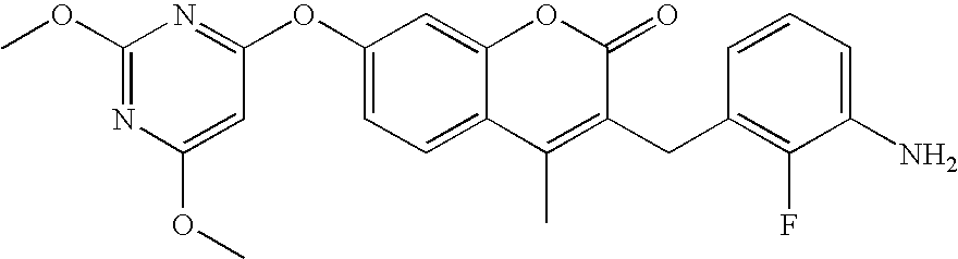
C1(OC2=NC(OC)=NC(OC)=C2)=CC=C2C(=C1)OC(=O)C(CC1=C(F)C(N)=CC=C1)=C2C
